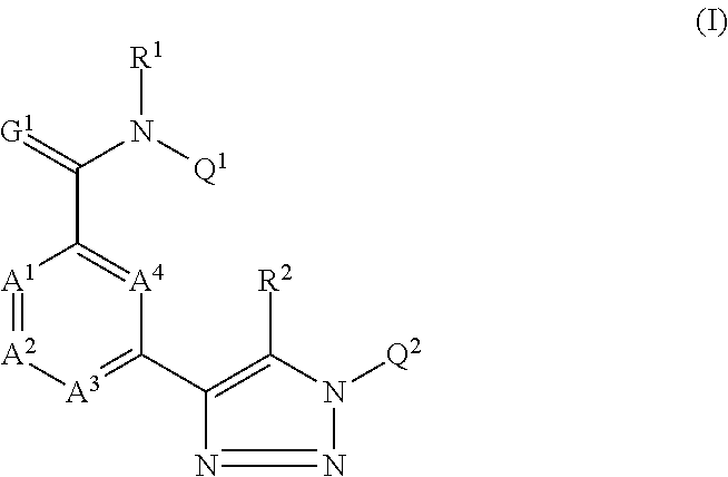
[R1]N([Q1])C(=[G1])C1=[A4]C(C2=C([R2])N([Q2])N=N2)=[A3][A2]=[A1]1
